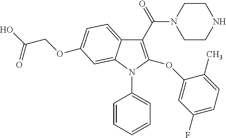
C1(C(N2CCNCC2)=O)=C(OC2=CC(F)=CC=C2C)N(C2=CC=CC=C2)C2=CC(OCC(O)=O)=CC=C12
